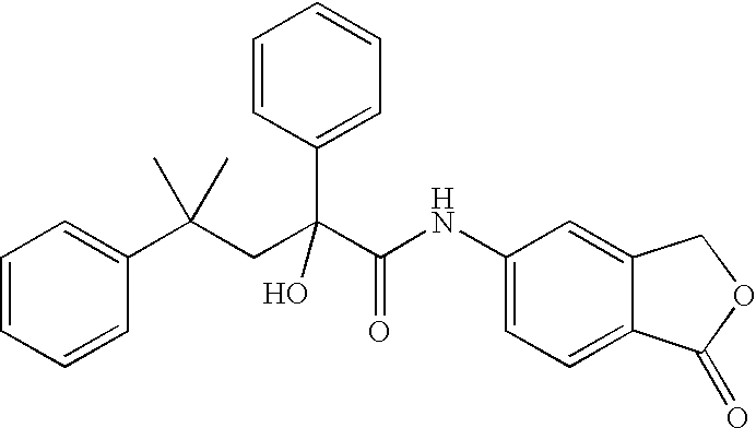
C1=CC=CC(C(CC(C(NC2=CC=C3C(=C2)COC3=O)=O)(O)C2=CC=CC=C2)(C)C)=C1
